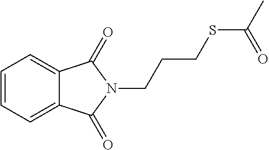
C1=CC=C2C(=C1)C(=O)N(CCCSC(C)=O)C2=O
